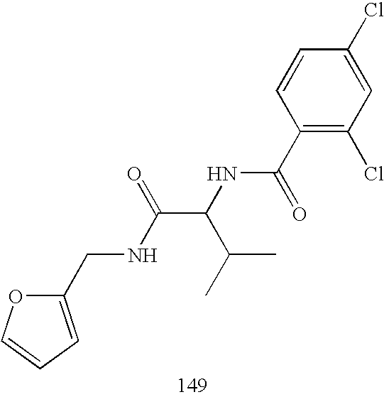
C1(CNC(C(C(C)C)NC(C2=C(Cl)C=C(Cl)C=C2)=O)=O)=CC=CO1
